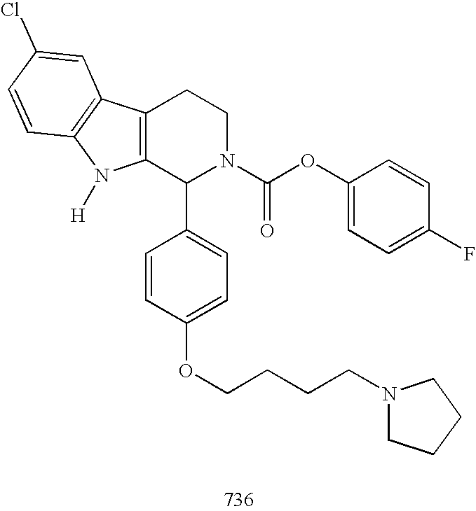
C12=C(C(C3=CC=C(OCCCCN4CCCC4)C=C3)N(C(OC3=CC=C(F)C=C3)=O)CC1)N([H])C1=C2C=C(Cl)C=C1
